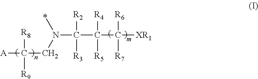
[A]C([R8])([R9])CN(*)C(C(C([XR1])([R6])[R7])([R4])[R5])([R2])[R3]
